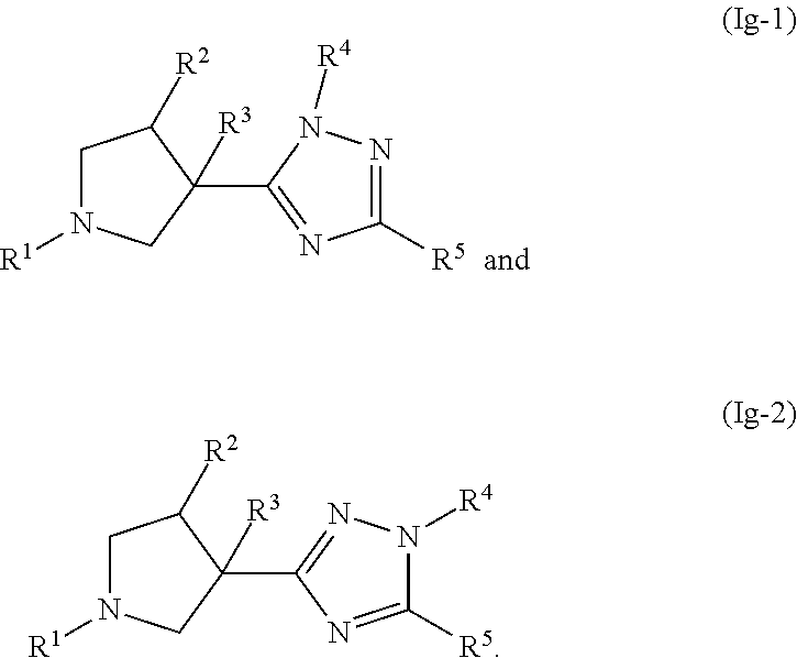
C1([R5])=NN([R4])C(C2([R3])C([R2])CN([R1])C2)=N1.C1([R5])=NC(C2([R3])C([R2])CN([R1])C2)=NN1[R4]
